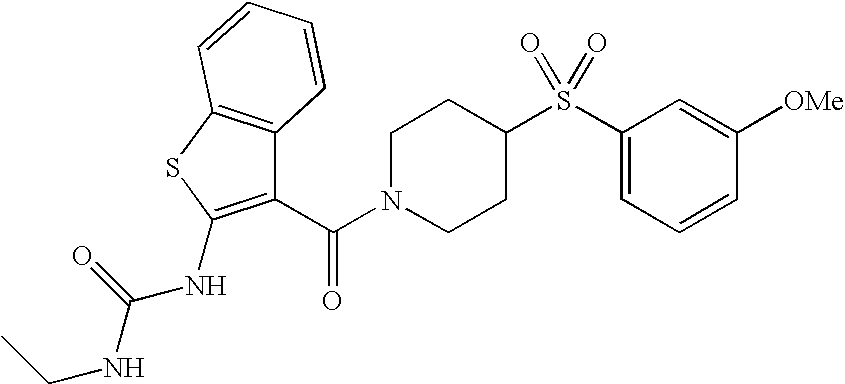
C1N(C(C2=C(NC(NCC)=O)SC3=C2C=CC=C3)=O)CCC(S(C2=CC=CC([OMe])=C2)(=O)=O)C1
